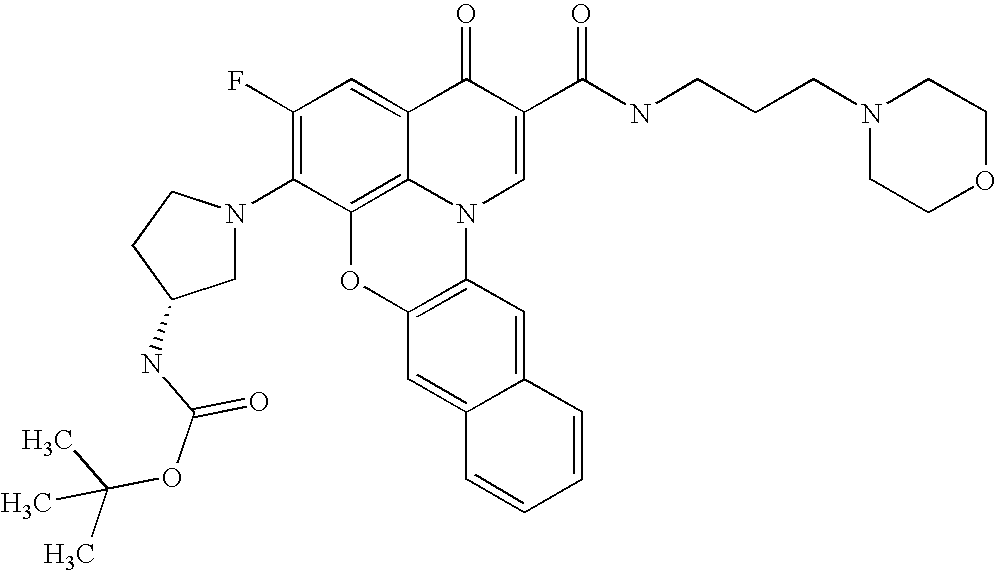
C1(F)=C(N2CC(NC(OC(C)(C)C)=O)CC2)C2=C3C(=C1)C(=O)C(C(NCCCN1CCOCC1)=O)=CN3C1=C(O2)C=C2C(=C1)C=CC=C2
